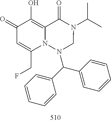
C1=C(CF)N2C(=C(O)C1=O)C(=O)N(C(C)C)CN2C(C1=CC=CC=C1)C1=CC=CC=C1
